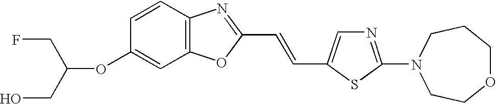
C(OC1=CC2=C(C=C1)N=C(C=CC1=CN=C(N3CCCOCC3)S1)O2)(CO)CF
